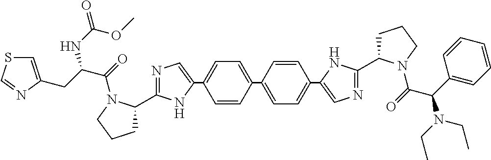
C1=CC(C2=CC=C(C3=CN=C(C4CCCN4C(=O)C(CC4=CSC=N4)NC(=O)OC)N3)C=C2)=CC=C1C1=CN=C(C2CCCN2C(=O)C(C2=CC=CC=C2)N(CC)CC)N1
